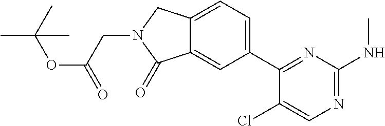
C1(C2=NC(NC)=NC=C2Cl)=CC=C2C(=C1)C(=O)N(CC(=O)OC(C)(C)C)C2
